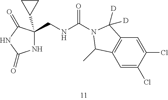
N1C(CNC(N2C([D])([D])C3=C(C=C(Cl)C(Cl)=C3)C2C)=O)(C2CC2)C(=O)NC1=O
